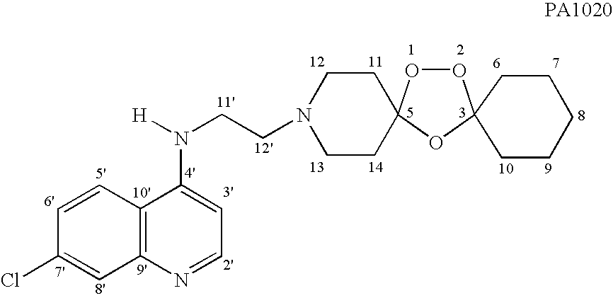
C1=CC2=C(C=C1Cl)N=CC=C2N([H])CCN1CCC2(CC1)OOC1(CCCCC1)O2
